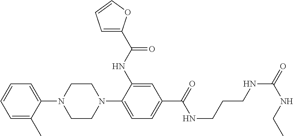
C1(N2CCN(C3=CC=C(C(=O)NCCCNC(=O)NCC)C=C3NC(=O)C3=CC=CO3)CC2)=CC=CC=C1C
